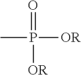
O=P([OR])(C)[OR]
